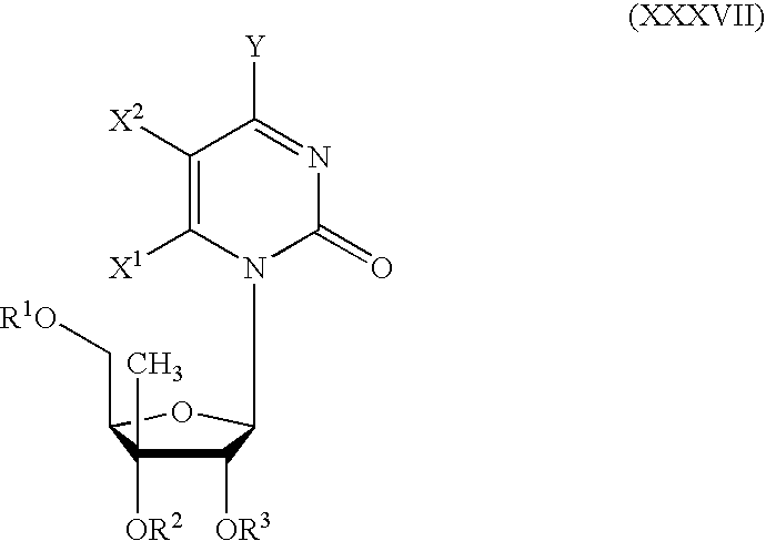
C1([OR3])C([OR2])(C)C(C[R1O])OC1N1C(=O)N=C([Y])C([X2])=C1[X1]
